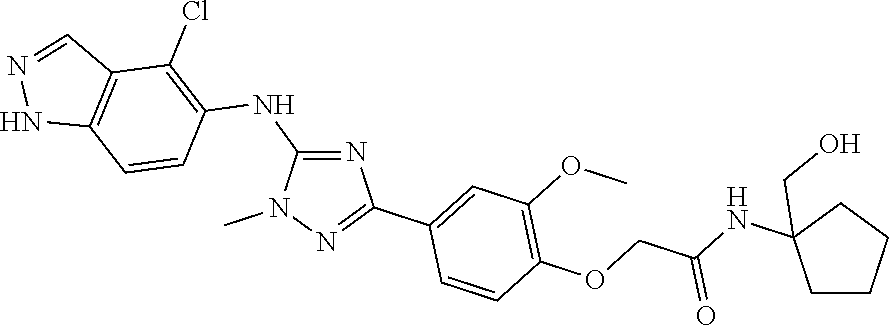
C1(NC2=C(Cl)C3=C(C=C2)NN=C3)=NC(C2=CC(OC)=C(OCC(NC3(CO)CCCC3)=O)C=C2)=NN1C
